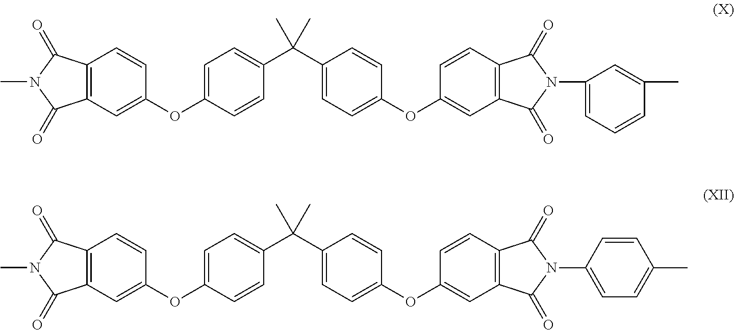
C12=C(C=C(OC3=CC=C(C(C4=CC=C(OC5=CC6=C(C=C5)C(=O)N(C5=CC=CC(C)=C5)C6=O)C=C4)(C)C)C=C3)C=C1)C(=O)N(C)C2=O.C12=C(C=C(OC3=CC=C(C(C4=CC=C(OC5=CC6=C(C=C5)C(=O)N(C5=CC=C(C)C=C5)C6=O)C=C4)(C)C)C=C3)C=C1)C(=O)N(C)C2=O
